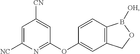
C1=C([NC])N=C(OC2=CC3=C(C=C2)B([OH])OC3)C=C1[CN]
